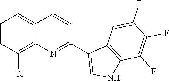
C1=CC(Cl)=C2C(=C1)C=CC(C1=CNC3=C1C=C(F)C(F)=C3F)=N2
